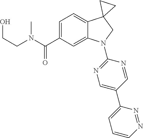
N(C(C1=CC=C2C(=C1)N(C1=NC=C(C3=CC=CN=N3)C=N1)CC21CC1)=O)(CCO)C
